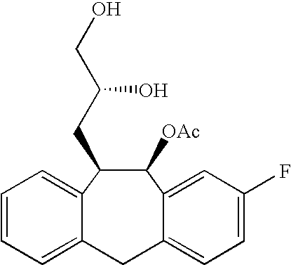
C1(CC(CO)O)C([OAc])C2=CC(F)=CC=C2CC2=CC=CC=C12
